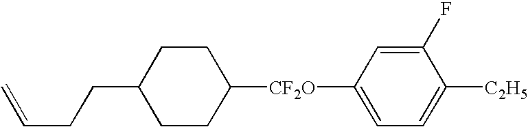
C1CC([CF2O]C2=CC=C([C2H5])C(F)=C2)CCC1CCC=C
